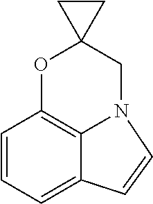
C1=CC=C2C3=C1OC1(CN3C=C2)CC1
